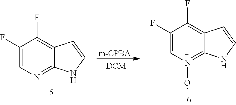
[m-CPBA].C1(F)=CN=C2C(=C1F)C=CN2.C1(F)=CN(O)=C2C(=C1F)C=CN2
